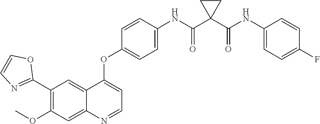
C12=CC(C3=NC=CO3)=C(OC)C=C1N=CC=C2OC1=CC=C(NC(C2(C(NC3=CC=C(F)C=C3)=O)CC2)=O)C=C1
